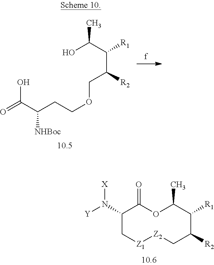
C1(N([Y])[X])C[Z1][Z2]CC([R2])C([R1])C(C)OC1=O.OC(C([R1])C([R2])COCCC([NHBoc])C(O)=O)C
